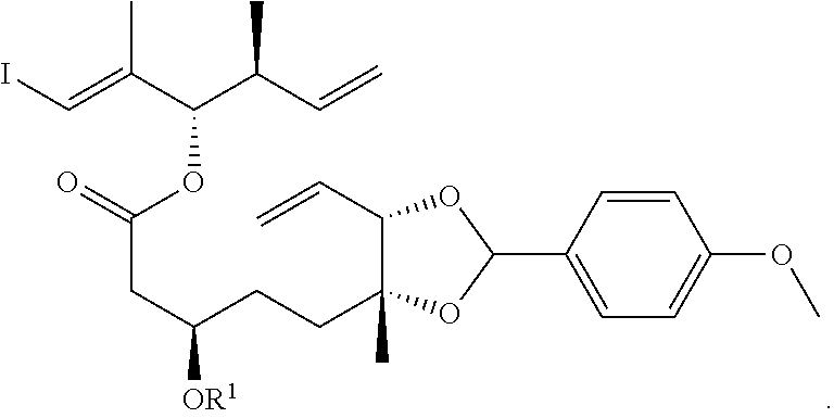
IC=C(C(C(C=C)C)OC(=O)CC(CCC1(C)C(C=C)OC(C2=CC=C(OC)C=C2)O1)[OR1])C
